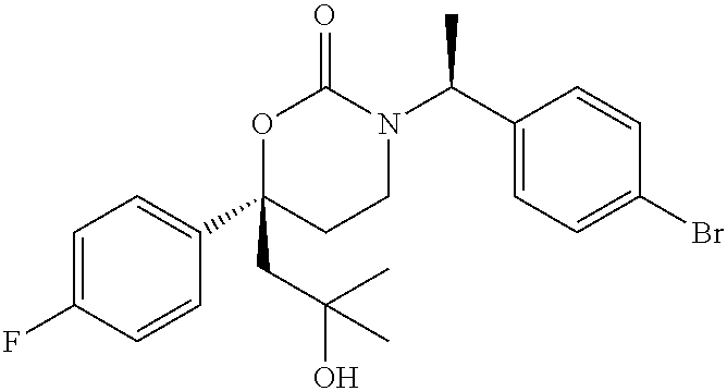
C1=C(F)C=CC(C2(CC(O)(C)C)CCN(C(C3=CC=C(Br)C=C3)C)C(=O)O2)=C1
